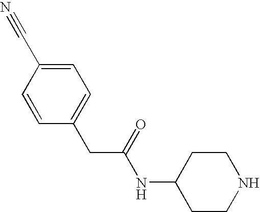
C1(CC(NC2CCNCC2)=O)=CC=C(C#N)C=C1
